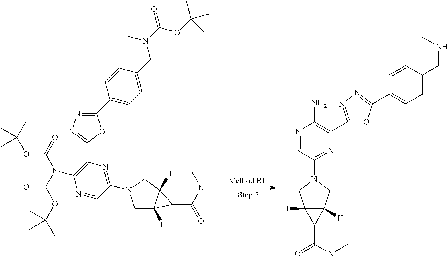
N1=CC(N2CC3([H])C([H])(C2)C3C(=O)N(C)C)=NC(C2=NN=C(C3=CC=C(CNC)C=C3)O2)=C1N.C1(C2=NN=C(C3=CC=C(CN(C)C(OC(C)(C)C)=O)C=C3)O2)=C(N(C(OC(C)(C)C)=O)C(OC(C)(C)C)=O)N=CC(N2CC3([H])C([H])(C2)C3C(N(C)C)=O)=N1
